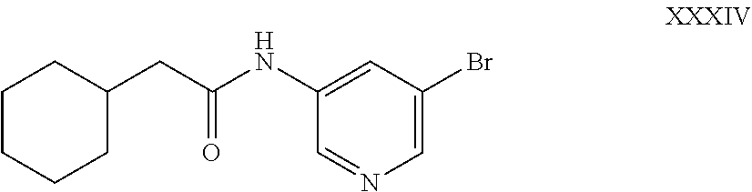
C1=NC=C(Br)C=C1NC(CC1CCCCC1)=O
